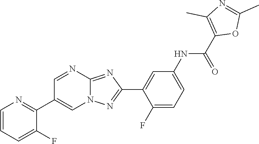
C1(F)=CC=C(NC(C2=C(C)N=C(C)O2)=O)C=C1C1=NN2C(=N1)N=CC(C1=NC=CC=C1F)=C2
